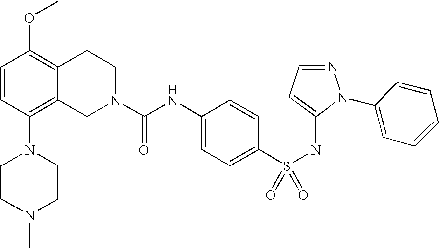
C1=CC(N2CCN(C)CC2)=C2C(=C1OC)CCN(C(NC1=CC=C(S(NC3=CC=NN3C3=CC=CC=C3)(=O)=O)C=C1)=O)C2
